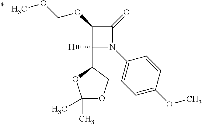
C1(C2OC(C)(C)OC2)([H])N(C2=CC=C(OC)C=C2)C(=O)C1OCOC
